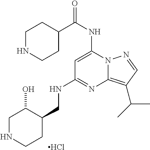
C1NCCC(CNC2=NC3=C(C(C)C)C=NN3C(NC(C3CCNCC3)=O)=C2)C1O.Cl
